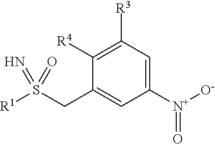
[R1]S(CC1=CC([N+]([O-])=O)=CC([R3])=C1[R4])(=O)=N
